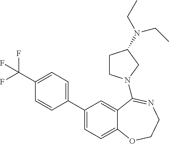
C1(C(F)(F)F)=CC=C(C2=CC=C3C(=C2)C(N2CCC(N(CC)CC)C2)=NCCO3)C=C1
